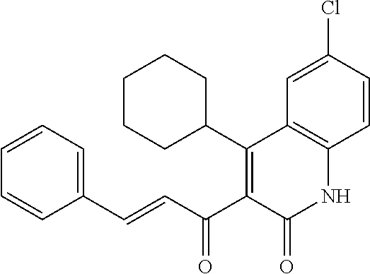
C1=CC=C(C=CC(C2=C(C3CCCCC3)C3=C(NC2=O)C=CC(Cl)=C3)=O)C=C1
